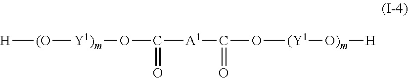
[H][(O][Y1)m]OC([A1]C(=O)O[(Y1][O)m][H])=O
